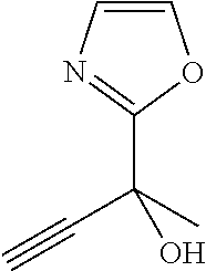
C1=CN=C(C(C)(C#C)O)O1
